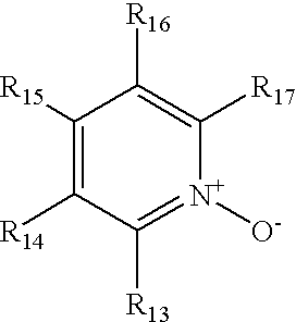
C1([R15])=C([R14])C([R13])=[N+]([O-])C([R17])=C1[R16]
